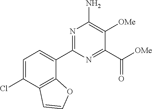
C1(C2=CC=C(Cl)C3=C2OC=C3)=NC(N)=C([OMe])C(C(=O)[OMe])=N1
